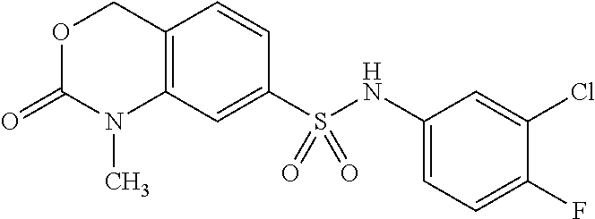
O1C(=O)N(C)C2=C(C1)C=CC(S(NC1=CC=C(F)C(Cl)=C1)(=O)=O)=C2
